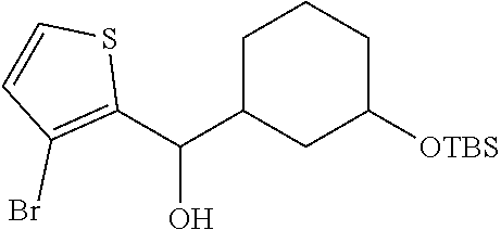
C1C(C(O)C2=C(Br)C=CS2)CC([OTBS])CC1
